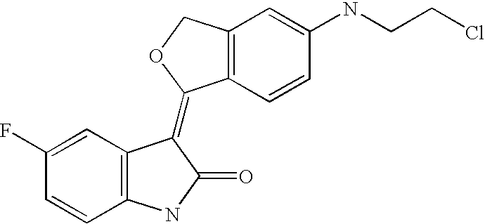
C12=C(C=CC(NCCCl)=C1)C(=C1C3=C(C=CC(F)=C3)NC1=O)OC2
